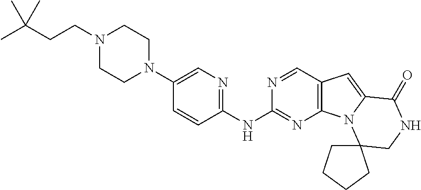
C1(N2CCN(CCC(C)(C)C)CC2)=CN=C(NC2=NC3=C(C=N2)C=C2N3C3(CNC2=O)CCCC3)C=C1
